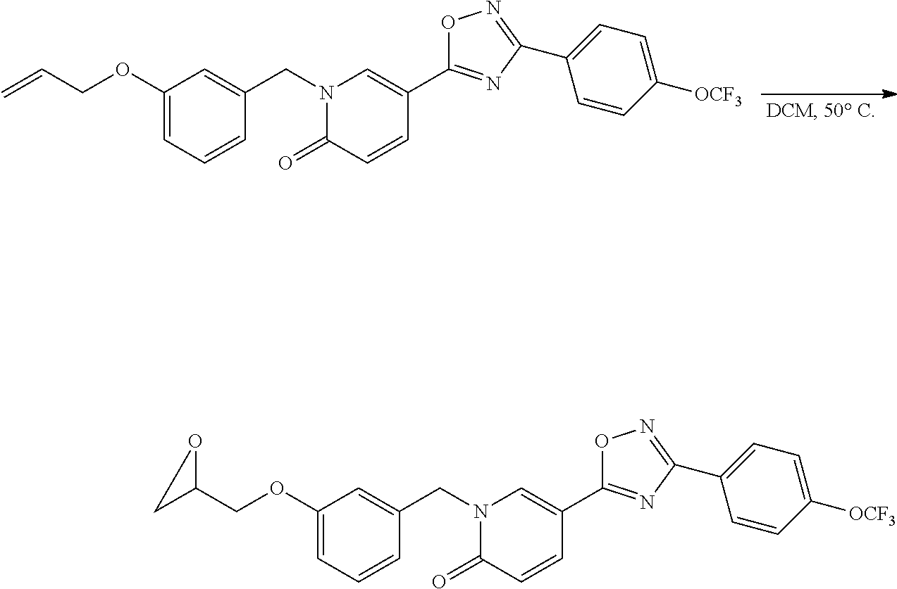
N1(CC2=CC(OCC=C)=CC=C2)C(=O)C=CC(C2=NC(C3=CC=C([OCF3])C=C3)=NO2)=C1.N1(CC2=CC(OCC3CO3)=CC=C2)C(=O)C=CC(C2=NC(C3=CC=C([OCF3])C=C3)=NO2)=C1
